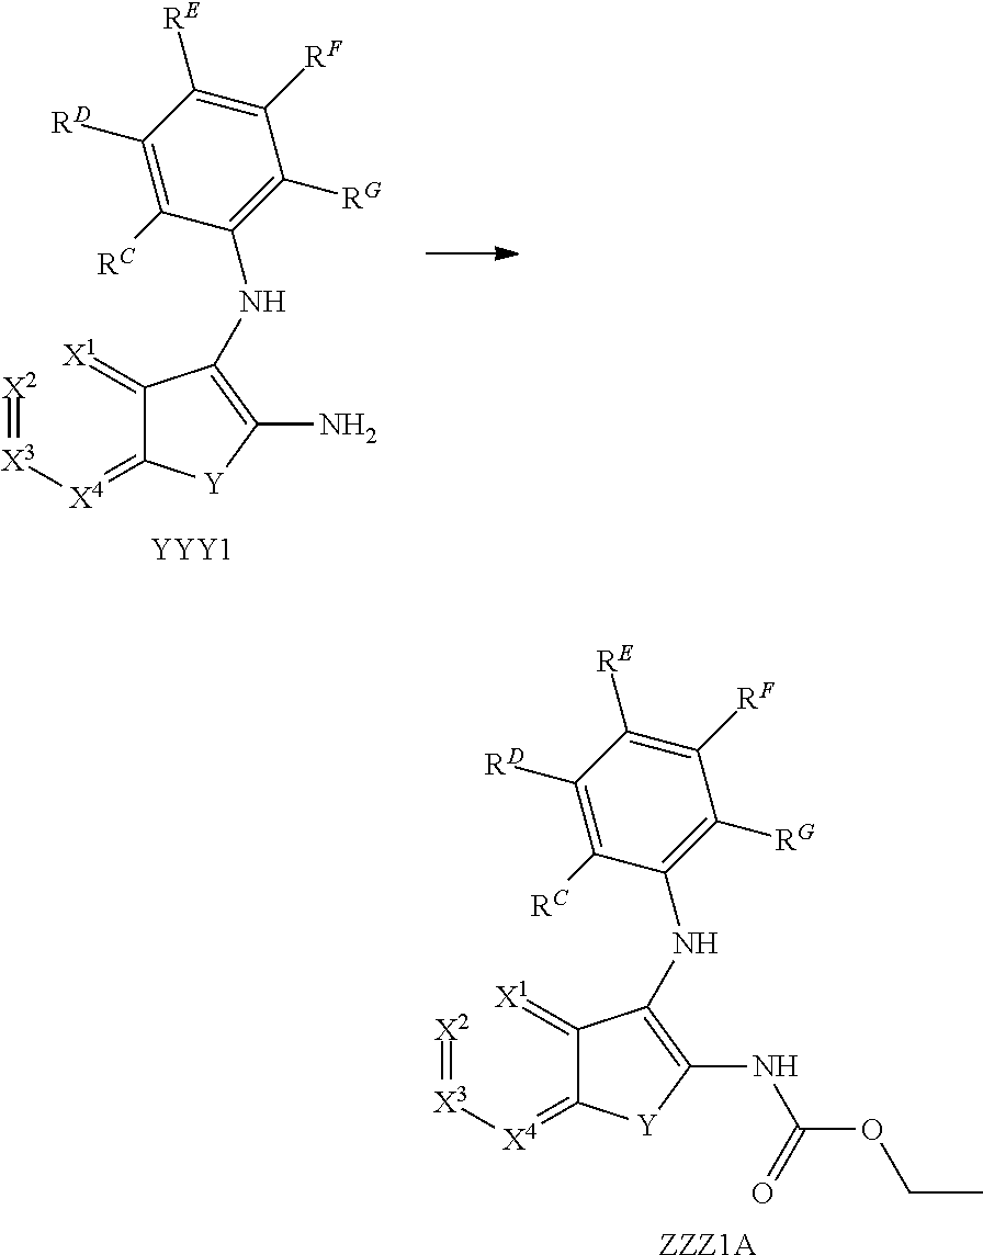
[X2]=[X3][X4]=C1C(=[X1])C(NC2=C([RG])C([RF])=C([RE])C([RD])=C2[RC])=C(N)[Y]1.[YYY1].[X2]=[X3][X4]=C1C(=[X1])C(NC2=C([RG])C([RF])=C([RE])C([RD])=C2[RC])=C(NC(=O)OCC)[Y]1.[ZZZ1A]
